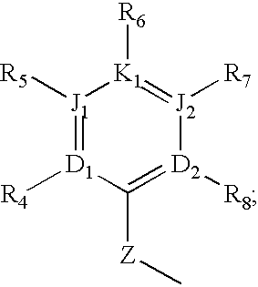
[J1]1([R5])=[D1]([R4])C([Z]C)=[D2]([R8])[J2]([R7])=[K1]1[R6]
